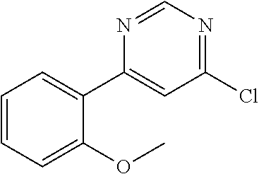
C1=CC=C(OC)C(C2=CC(Cl)=NC=N2)=C1
